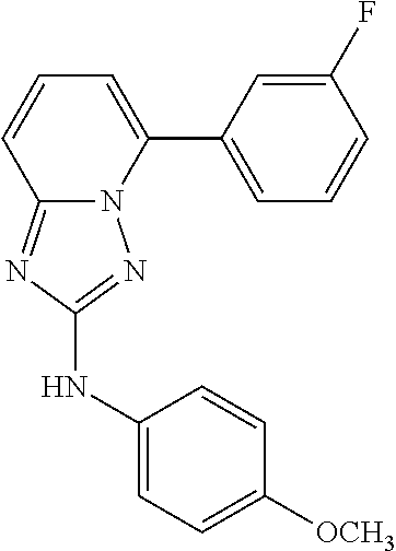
C1(F)=CC(C2=CC=CC3=NC(NC4=CC=C([OCH3])C=C4)=NN23)=CC=C1
